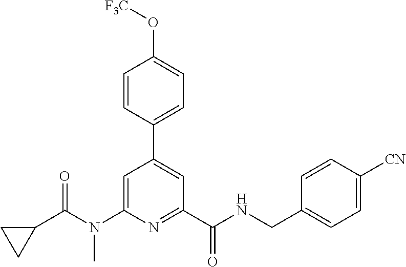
C1=C(N(C(C2CC2)=O)C)N=C(C(NCC2=CC=C([CN])C=C2)=O)C=C1C1=CC=C(O[F3C])C=C1
